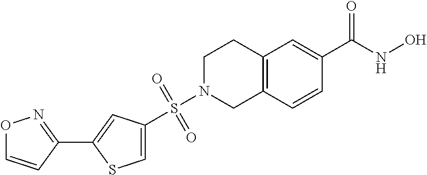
S(N1CC2=C(CC1)C=C(C(NO)=O)C=C2)(=O)(=O)C1=CSC(C2=NOC=C2)=C1
